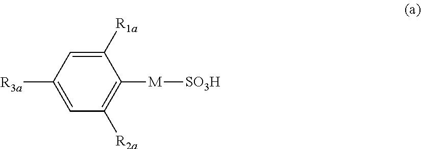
C1([R1a])=CC([R3a])=CC([R2a])=C1[M][SO3H]
